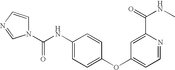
N1(C(NC2=CC=C(OC3=CC=NC(C(NC)=O)=C3)C=C2)=O)C=CN=C1
